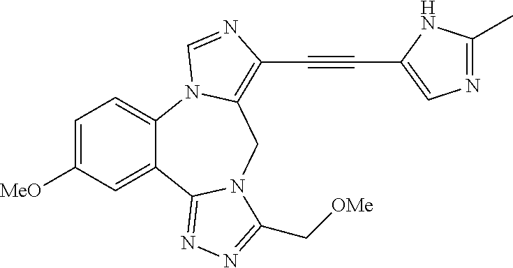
C1=C([MeO])C=C2C(=C1)N1C(=C(C#CC3=CN=C(C)N3)N=C1)CN1C2=NN=C1C[OMe]
